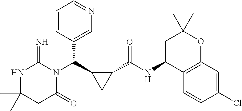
CC1(C)NC(=N)N(C(C2CC2C(NC2C3=C(OC(C)(C)C2)C=C(Cl)C=C3)=O)C2=CN=CC=C2)C(=O)C1
